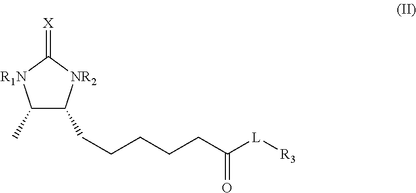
C1(C)C(CCCCCC([L][R3])=O)[NR2]C(=[X])[R1N]1
